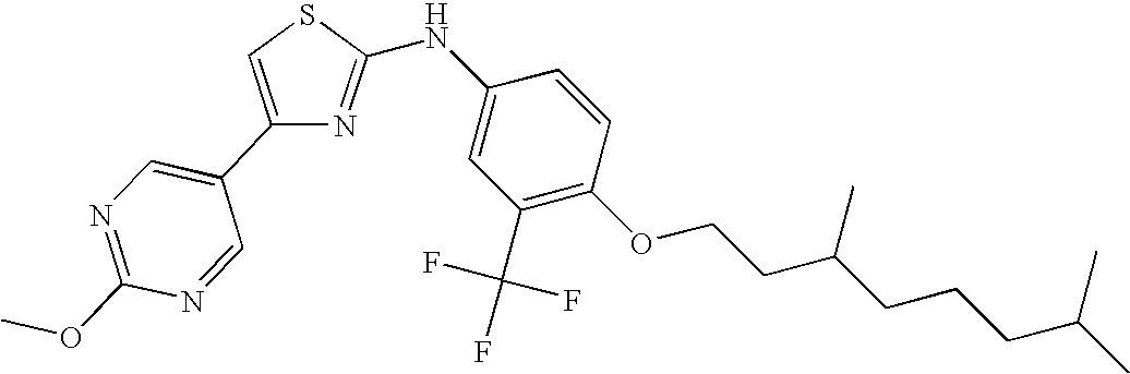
C1(C2=CN=C(OC)N=C2)=CSC(NC2=CC(C(F)(F)F)=C(OCCC(CCCC(C)C)C)C=C2)=N1
